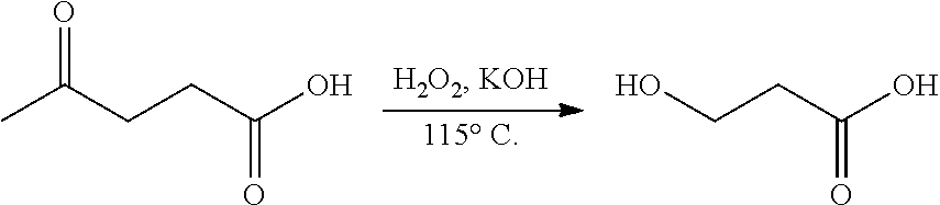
C(CCC(O)=O)(C)=O.OCCC(O)=O
